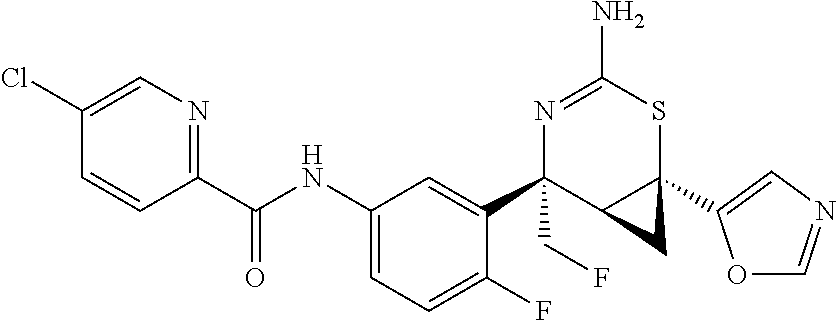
N1=C(N)SC2(C3=CN=CO3)C(C1(C1=CC(NC(C3=NC=C(Cl)C=C3)=O)=CC=C1F)CF)C2
